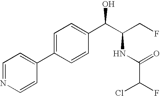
C1=C(C2=CC=NC=C2)C=CC(C(C(CF)NC(=O)C(F)Cl)O)=C1
